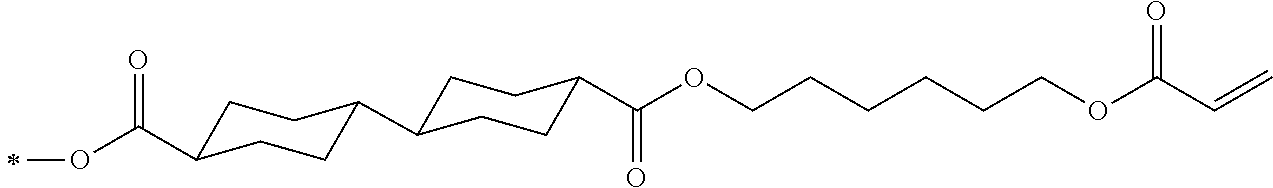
C1C(C(OC)=O)CCC(C2CCC(C(OCCCCCCOC(C=C)=O)=O)CC2)C1
